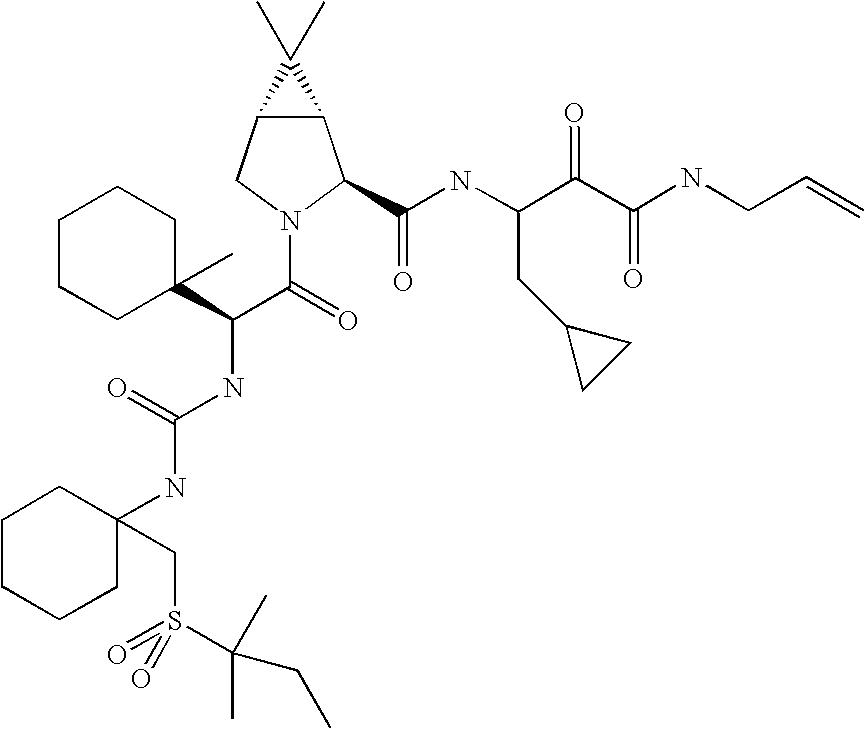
C12C(CN(C(=O)C(NC(NC3(CS(=O)(=O)C(CC)(C)C)CCCCC3)=O)C3(C)CCCCC3)C1C(NC(C(C(NCC=C)=O)=O)CC1CC1)=O)C2(C)C
